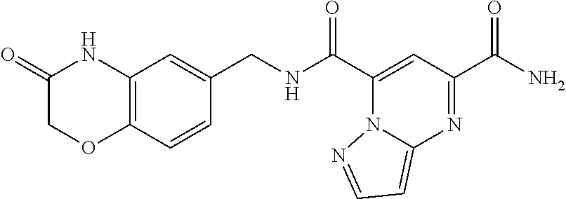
C1(C(NCC2=CC3=C(C=C2)OCC(=O)N3)=O)=CC(C(N)=O)=NC2=CC=NN12
